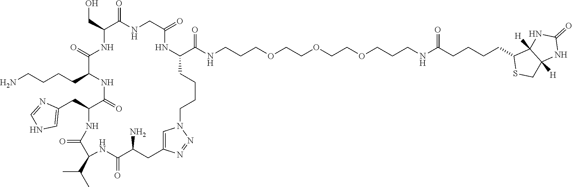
CC(C1C(=O)NC(CC2=CNC=N2)C(=O)NC(CCCCN)C(=O)NC(CO)C(=O)NCC(=O)NC(C(NCCCOCCOCCOCCCNC(CCCCC2SCC3([H])C2([H])NC(=O)N3)=O)=O)CCCCN2C=C(CC(N)C(=O)N1)N=N2)C
